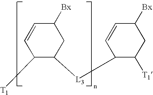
C1([Bx])C=CC([T1])C([L3]C2C=CC([Bx])CC2[T1])C1
